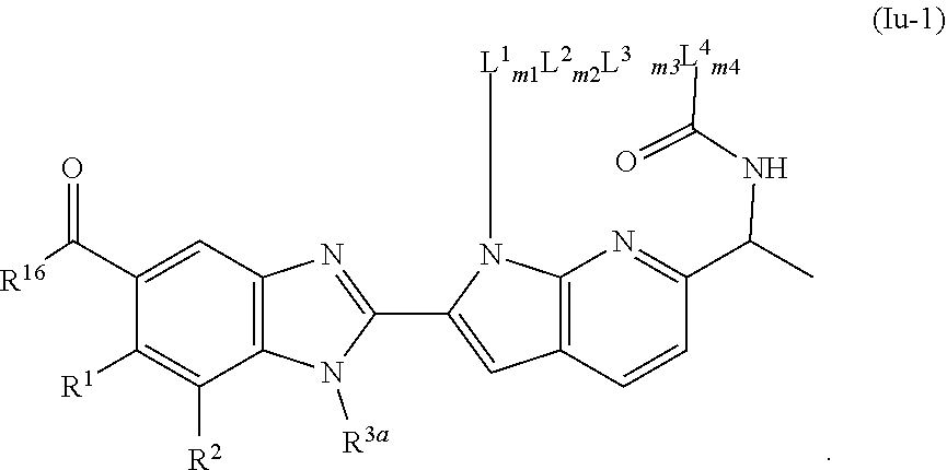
C1(C2=NC3=C(N2[R3a])C([R2])=C([R1])C(C([R16])=O)=C3)=CC2=C(N1[L1m1L2m2L3])N=C(C(C)NC(=O)[m3L4m4])C=C2
